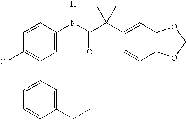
C1=CC(N(C(C2(C3=CC4=C(C=C3)OCO4)CC2)=O)[H])=CC(C2=CC=CC(C(C)C)=C2)=C1Cl
